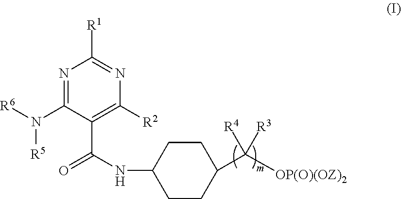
N1=C(N([R6])[R5])C(C(NC2CCC(C([OP(O)(OZ)2])([R4])[R3])CC2)=O)=C([R2])N=C1[R1]
